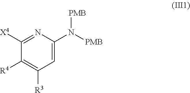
C1([R4])=C([R3])C=C(N([PMB])[PMB])N=C1[X4]
